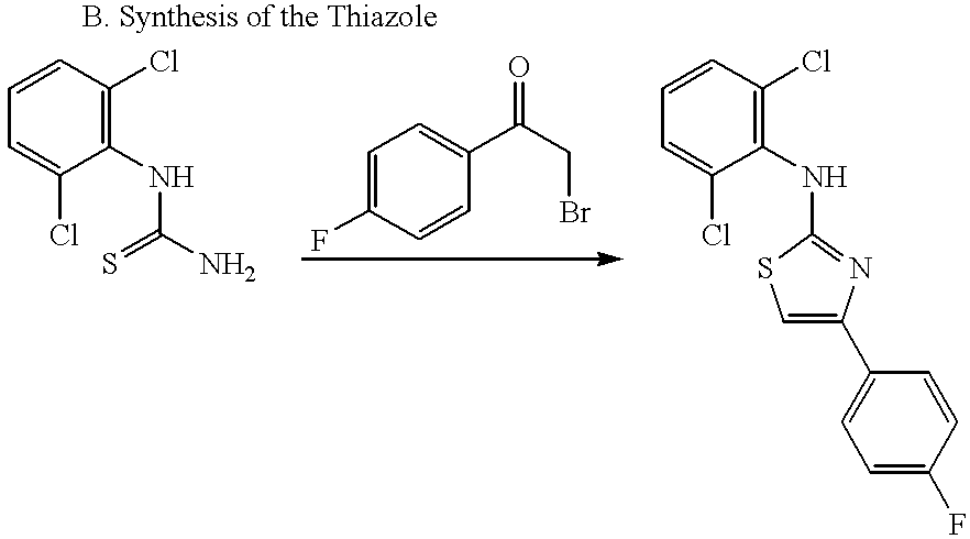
C1=CC(Cl)=C(NC(N)=S)C(Cl)=C1.C1=CC(Cl)=C(NC2=NC(C3=CC=C(F)C=C3)=CS2)C(Cl)=C1.C1=C(F)C=CC(C(CBr)=O)=C1
